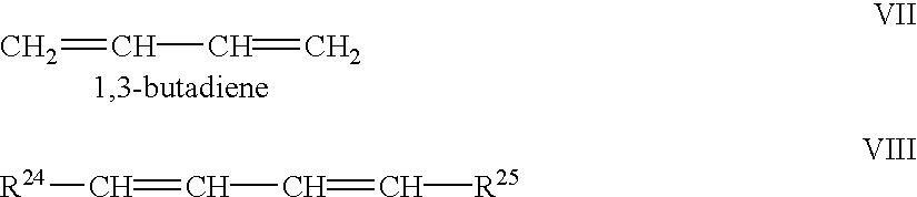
C=CC=C.[R24]C=CC=C[R25]
